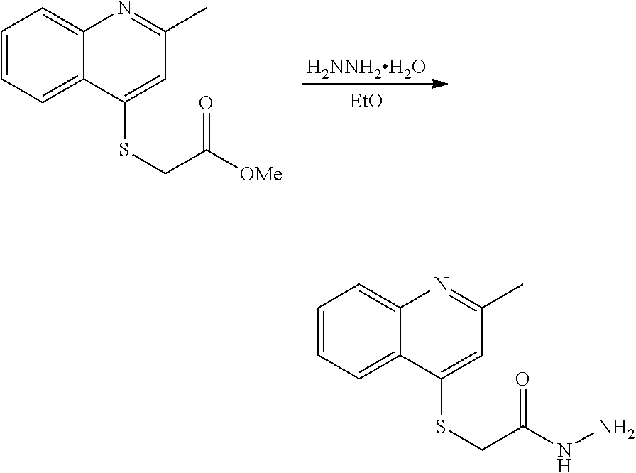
[H2NNH2H2O].C1=CC=C2C(=C1)N=C(C)C=C2SCC([OMe])=O.C1=CC=C2C(=C1)N=C(C)C=C2SCC(NN)=O
